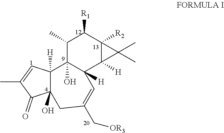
C1(C)C([R1])C2([R2])C([H])(C3([H])C1(O)C1([H])C(O)(C(=O)C(C)=C1)CC(C[OR3])=C3)C2(C)C
